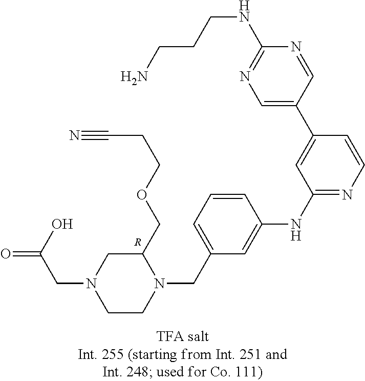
C1CN(CC2=CC=CC(NC3=NC=CC(C4=CN=C(NCCCN)N=C4)=C3)=C2)C(COCCC#N)CN1CC(=O)O.[R]
